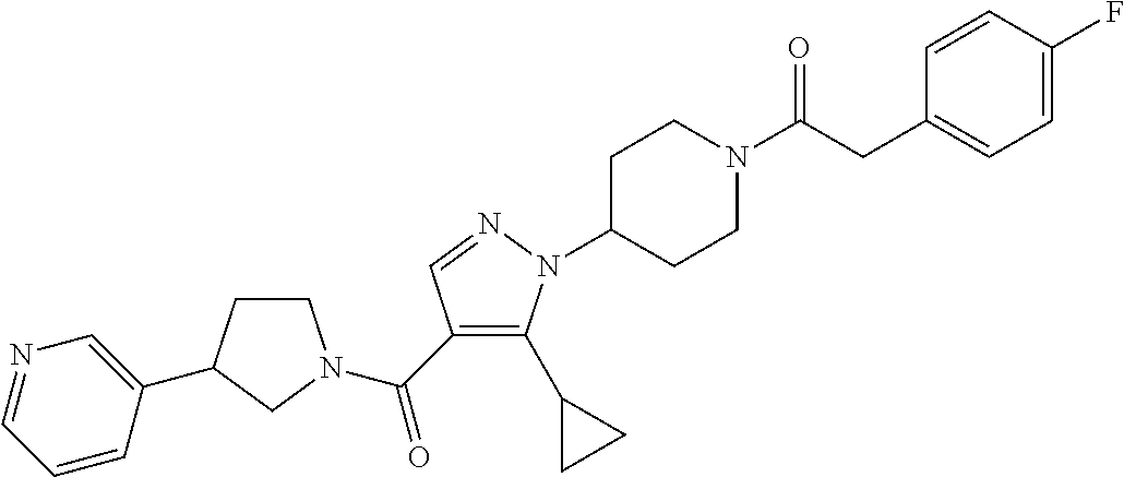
C1CC(C2=CN=CC=C2)CN1C(C1=C(C2CC2)N(C2CCN(C(=O)CC3=CC=C(F)C=C3)CC2)N=C1)=O
